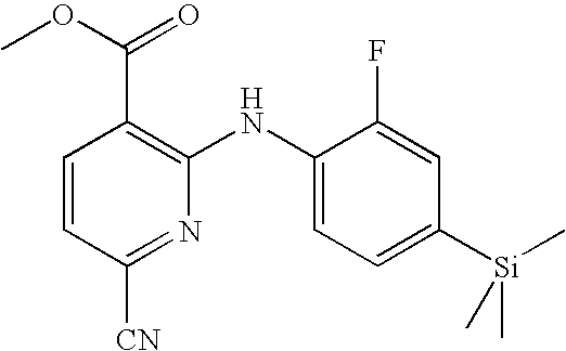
C1=CC([CN])=NC(NC2=CC=C([Si](C)(C)C)C=C2F)=C1C(OC)=O
